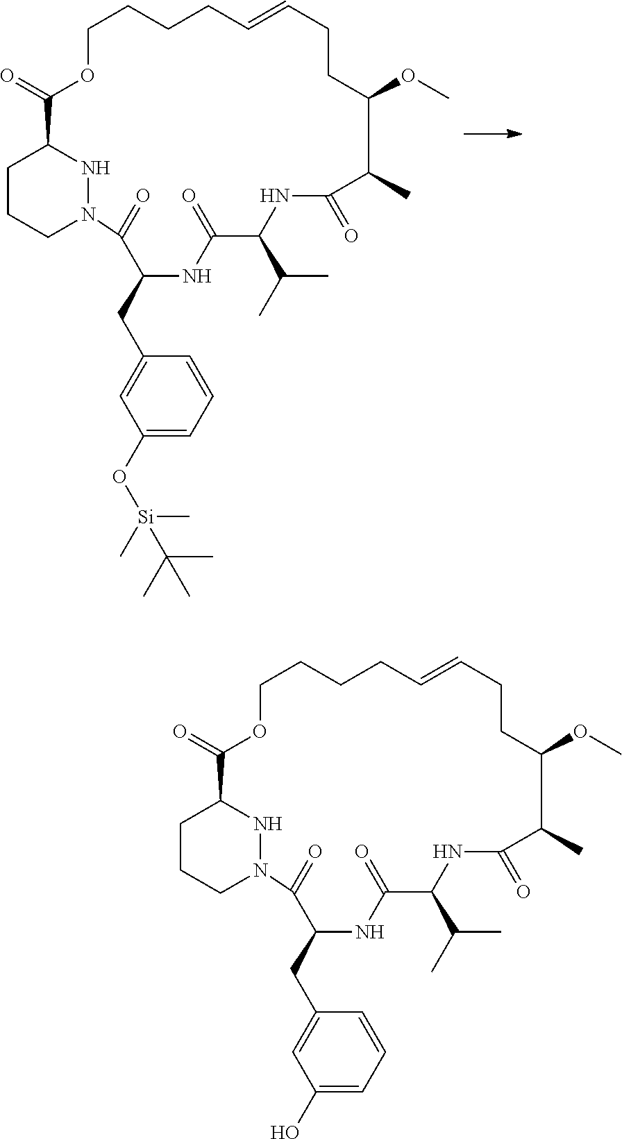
C1CCN2NC1C(=O)OCCCCC=CCCC(OC)C(C)C(=O)NC(C(C)C)C(=O)NC(CC1=CC(O[Si](C)(C)C(C)(C)C)=CC=C1)C2=O.C1CCN2NC1C(=O)OCCCCC=CCCC(OC)C(C)C(=O)NC(C(C)C)C(=O)NC(CC1=CC(O)=CC=C1)C2=O
